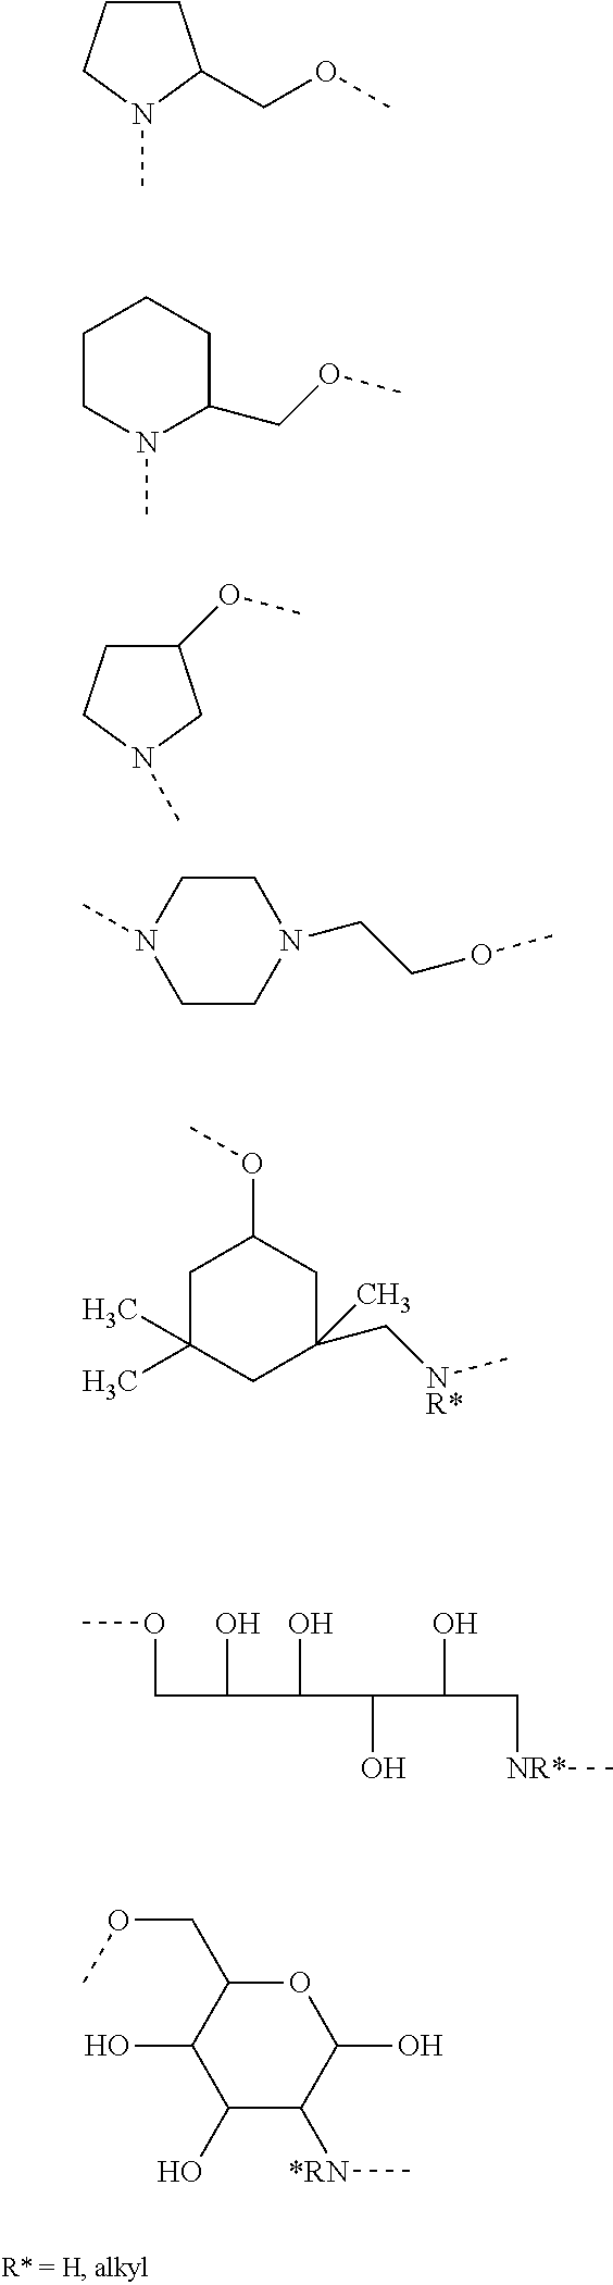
C1CCN(C)C1COC.C1CN(C)C(COC)CC1.C1(OC)CCN(C)C1.C1CN(CCOC)CCN1C.C1C(C)(C)CC(C[NR*]C)(C)CC1OC.COCC(O)C(O)C(O)C(O)C[NR*]C.C1(O)C([*RN]C)C(O)OC(COC)C1O
